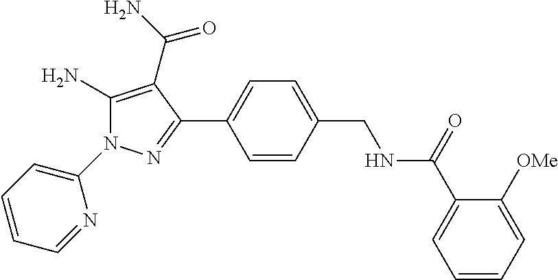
C1=CC(CNC(C2=CC=CC=C2[OMe])=O)=CC=C1C1=NN(C2=CC=CC=N2)C(N)=C1C(N)=O
